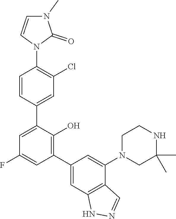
C1C(C)(C)NCCN1C1=CC(C2=C(O)C(C3=CC(Cl)=C(N4C=CN(C)C4=O)C=C3)=CC(F)=C2)=CC2=C1C=NN2
